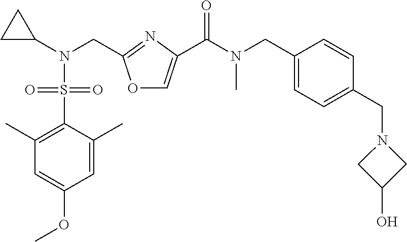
O1C=C(C(N(C)CC2=CC=C(CN3CC(O)C3)C=C2)=O)N=C1CN(C1CC1)S(C1=C(C)C=C(OC)C=C1C)(=O)=O
